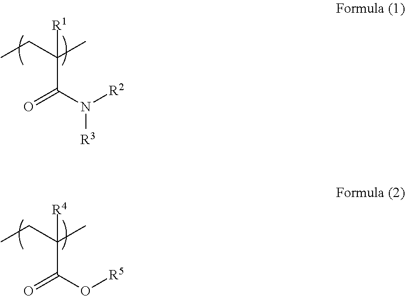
[R1]C(C)(CC)C(N([R2])[R3])=O.[R4]C(C)(CC)C(O[R5])=O
